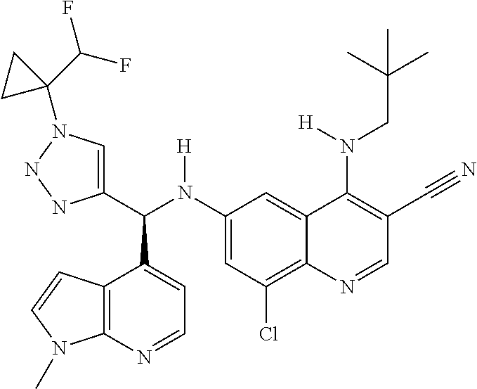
C1(N(C(C2=CN(C3(C(F)F)CC3)NN2)C2=CC=NC3=C2C=CN3C)[H])=CC(Cl)=C2C(=C1)C(N(CC(C)(C)C)[H])=C(C#N)C=N2
